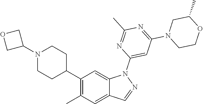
C1(C2CCN(C3COC3)CC2)=C(C)C=C2C(=C1)N(C1=CC(N3CCOC(C)C3)=NC(C)=N1)N=C2
